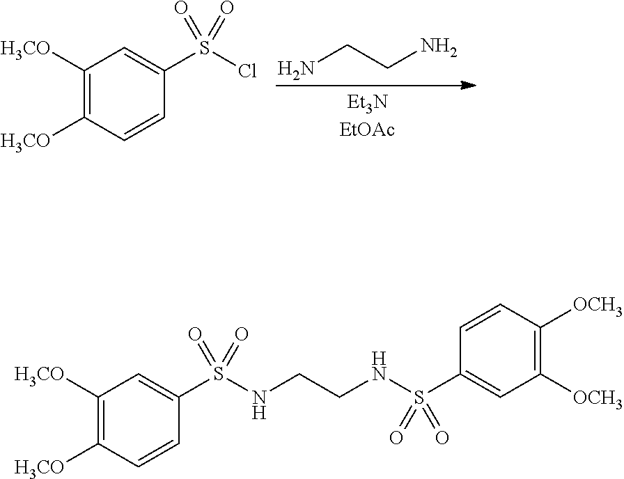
NCCN.C1([H3CO])=C([H3CO])C=CC(S(Cl)(=O)=O)=C1.C1([H3CO])=C([H3CO])C=CC(S(NCCNS(C2=CC([OCH3])=C([OCH3])C=C2)(=O)=O)(=O)=O)=C1
